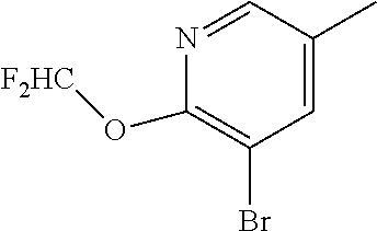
C1=C(C)C=NC(O[F2HC])=C1Br
